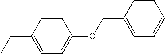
C1=CC(CC)=CC=C1OCC1=CC=CC=C1
